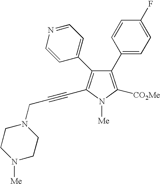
C1(C2=CC=C(F)C=C2)=C([CO2Me])N([Me])C(C#CCN2CCN([Me])CC2)=C1C1=CC=NC=C1
